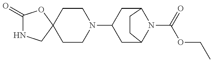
C1(=O)NCC2(O1)CCN(C1CC3N(C(=O)OCC)C(C1)CC3)CC2
